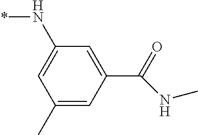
C1(C)=CC(C(=O)NC)=CC(N*)=C1
